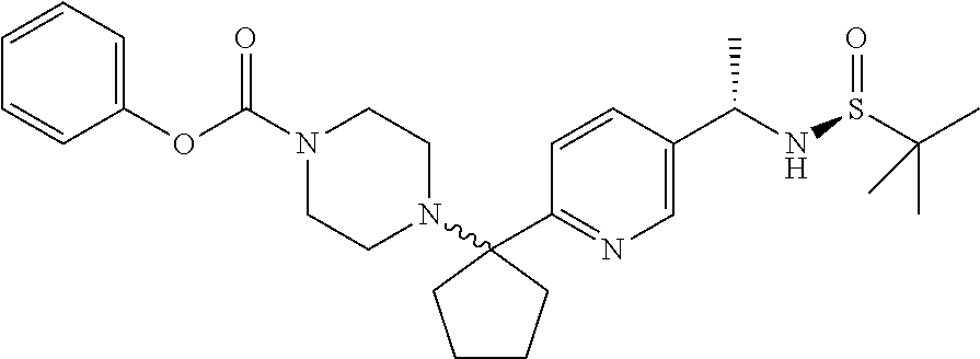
C1=CC(OC(=O)N2CCN(C3(C4=NC=C(C(NS(C(C)(C)C)=O)C)C=C4)CCCC3)CC2)=CC=C1
